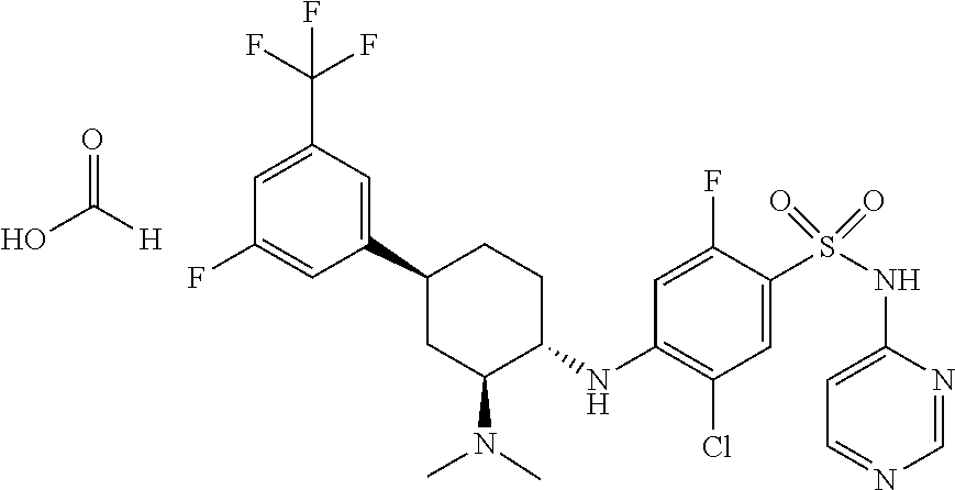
C1(C2CC(N(C)C)C(NC3=C(Cl)C=C(S(=O)(=O)NC4=CC=NC=N4)C(F)=C3)CC2)=CC(C(F)(F)F)=CC(F)=C1.O=C([H])O
